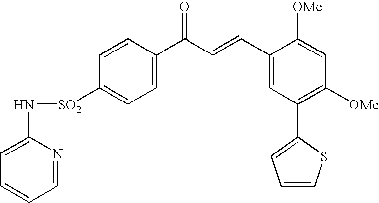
N([SO2]C1=CC=C(C(C=CC2=CC(C3=CC=CS3)=C([OMe])C=C2[OMe])=O)C=C1)C1=CC=CC=N1
